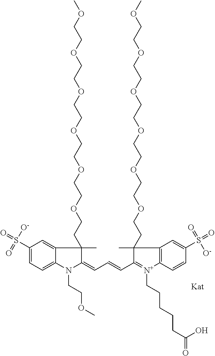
C1(S(=O)([O-])=O)=CC=C2C(=C1)C(C)(CCOCCOCCOCCOCCOCCOC)C(=CC=CC1=[N+](CCCCCC(=O)O)C3=C(C=C(S(=O)(=O)[O-])C=C3)C1(C)CCOCCOCCOCCOCCOCCOC)N2CCOC
